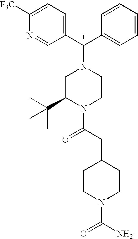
C(C1=CC=CC=C1)(N1CC(C(C)(C)C)N(C(CC2CCN(C(N)=O)CC2)=O)CC1)C1=CC=C([F3C])N=C1
